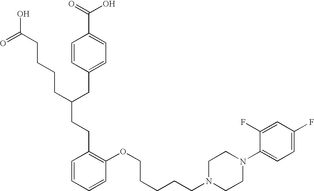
C(C(CC1=CC=C(C(=O)O)C=C1)CCCCC(O)=O)CC1=C(OCCCCCN2CCN(C3=CC=C(F)C=C3F)CC2)C=CC=C1
